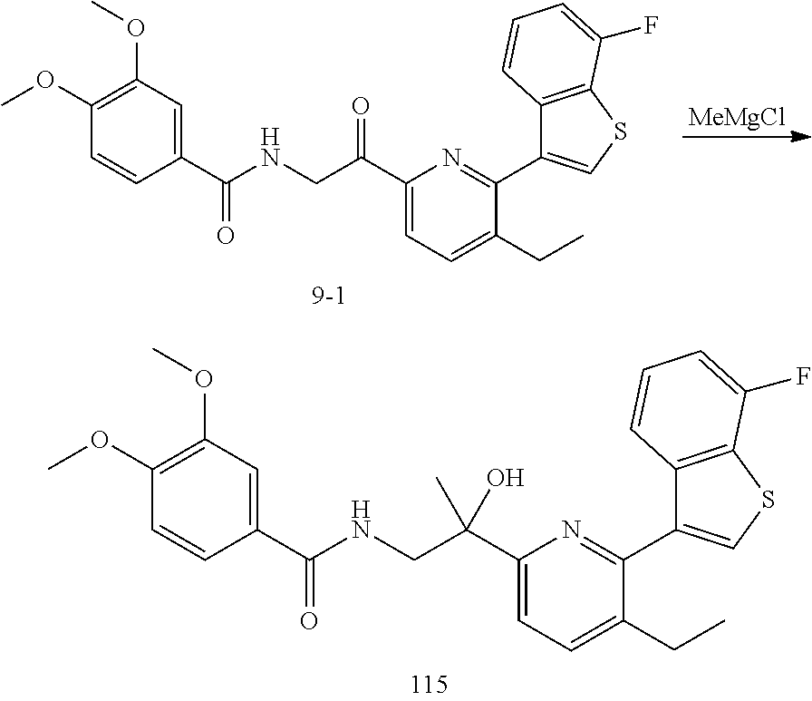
C(CNC(C1=CC(OC)=C(OC)C=C1)=O)(C)(C1=CC=C(CC)C(C2=CSC3=C2C=CC=C3F)=N1)O.[MeMgCl].C(CNC(C1=CC(OC)=C(OC)C=C1)=O)(=O)C1=CC=C(CC)C(C2=CSC3=C2C=CC=C3F)=N1
